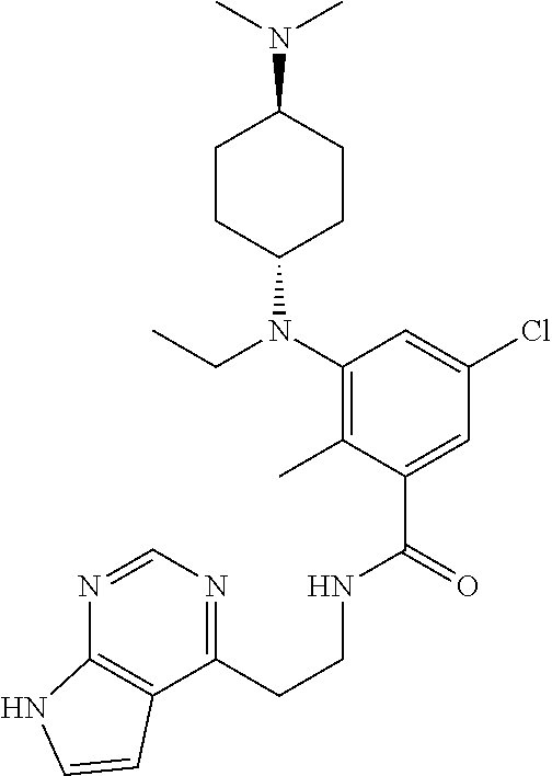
C(CNC(C1=CC(Cl)=CC(N(C2CCC(N(C)C)CC2)CC)=C1C)=O)C1=NC=NC2=C1C=CN2
